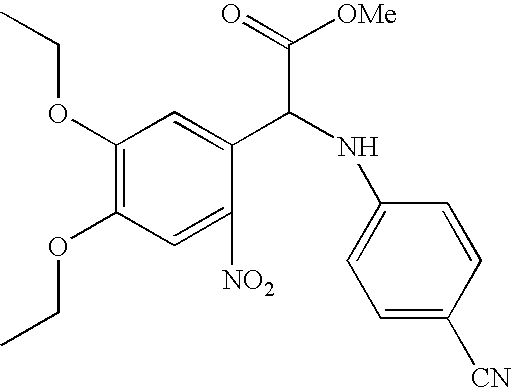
C1(OCC)=C(OCC)C=C([NO2])C(C(NC2=CC=C([CN])C=C2)C(=O)[OMe])=C1
